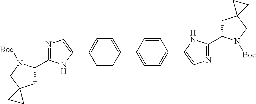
C1C(C2=NC=C(C3=CC=C(C4=CC=C(C5=CN=C(C6CC7(CN6[Boc])CC7)N5)C=C4)C=C3)N2)N([Boc])CC12CC2
